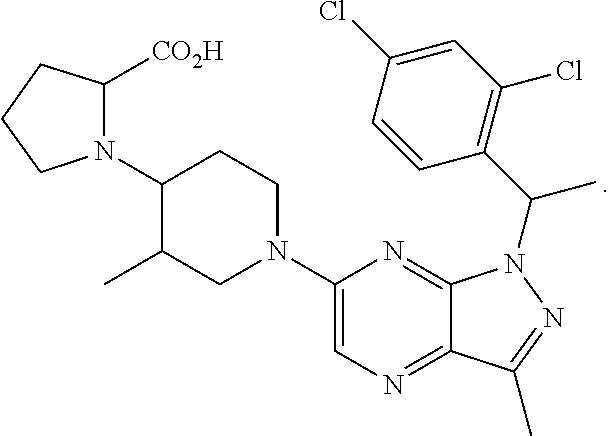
N1(C2C(C)CN(C3=CN=C4C(=N3)N(C(C3=C(Cl)C=C(Cl)C=C3)C)N=C4C)CC2)C([CO2H])CCC1
